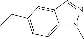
C12=CC=C(CC)C=C1C=NN2C
